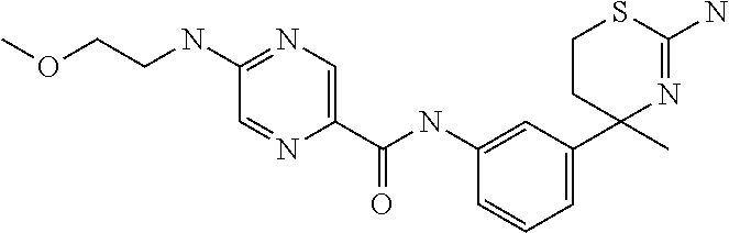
C1CC(C2=CC=CC(NC(=O)C3=CN=C(NCCOC)C=N3)=C2)(C)N=C(N)S1
